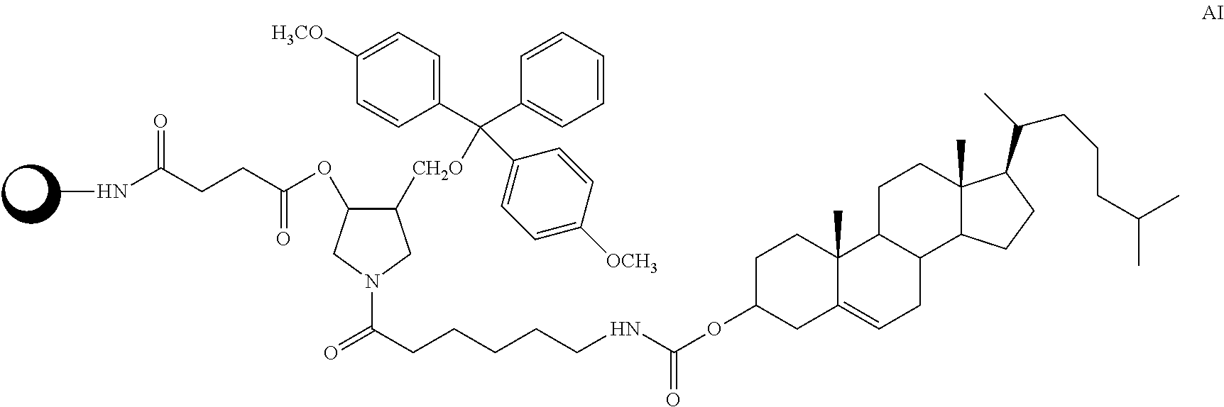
C1([CH2O]C(C2=CC=C([OCH3])C=C2)(C2=CC=C([H3CO])C=C2)C2=CC=CC=C2)C(OC(CCC(NC)=O)=O)CN(C(=O)CCCCCNC(OC2CC3=CCC4C(C3(C)CC2)CCC2(C)C4CCC2C(C)CCCC(C)C)=O)C1
